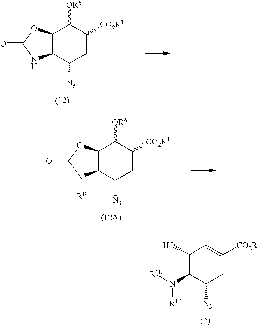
C1(O)C(N([R18])[R19])C([N3])CC([CO2R1])=C1.C12C(C([N3])CC([CO2R1])C1[OR6])NC(=O)O2.C12C(C([N3])CC([CO2R1])C1[OR6])N([R8])C(=O)O2
